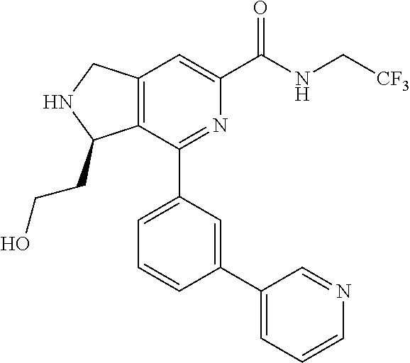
C12=C(C(C3=CC=CC(C4=CC=CN=C4)=C3)=NC(C(NC[CF3])=O)=C1)C(CCO)NC2
